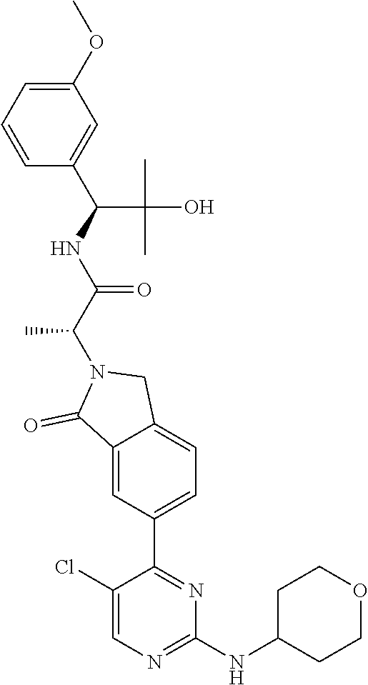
C1=CC=C(OC)C=C1C(NC(C(N1C(=O)C2=CC(C3=NC(NC4CCOCC4)=NC=C3Cl)=CC=C2C1)C)=O)C(O)(C)C
